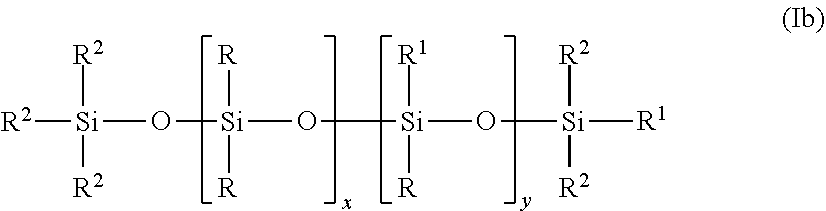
O([Si](O[Si](O[Si]([R1])([R2])[R2])([R])[R1])([R])[R])[Si]([R2])([R2])[R2]
